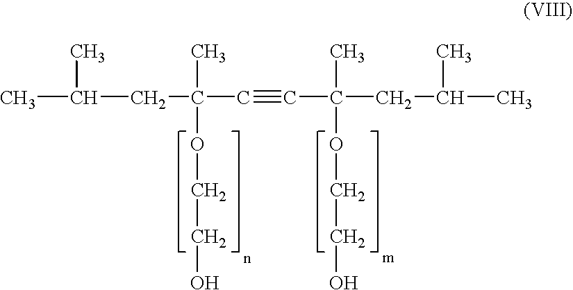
CC(CC(C#CC(CC(C)C)(C)OCCO)(C)OCCO)C
